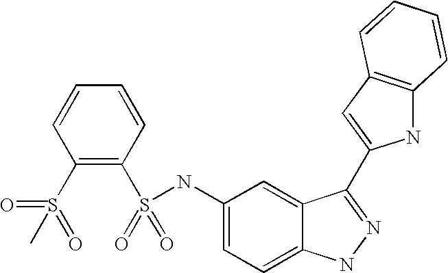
C1=CC=CC(S(=O)(=O)NC2=CC=C3C(=C2)C(C2=CC4=C(N2)C=CC=C4)=NN3)=C1S(=O)(C)=O
